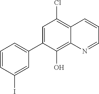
C1=CC(I)=CC(C2=CC(Cl)=C3C(=C2O)N=CC=C3)=C1
